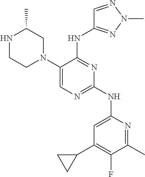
C1(N2CC(C)NCC2)=CN=C(NC2=CC(C3CC3)=C(F)C(C)=N2)N=C1NC1=NN(C)N=C1
